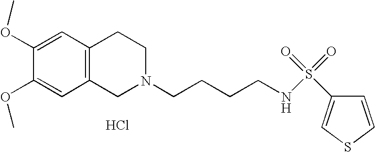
Cl.C1=C(OC)C(OC)=CC2=C1CCN(CCCCNS(=O)(=O)C1=CSC=C1)C2
